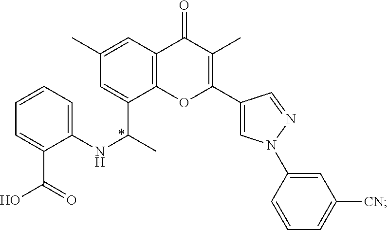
C1=CC=C(NC(C)C2=CC(C)=CC3=C2OC(C2=CN(C4=CC([CN])=CC=C4)N=C2)=C(C)C3=O)C(C(=O)O)=C1
